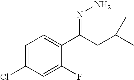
C1=C(Cl)C=C(F)C(C(CC(C)C)=NN)=C1
